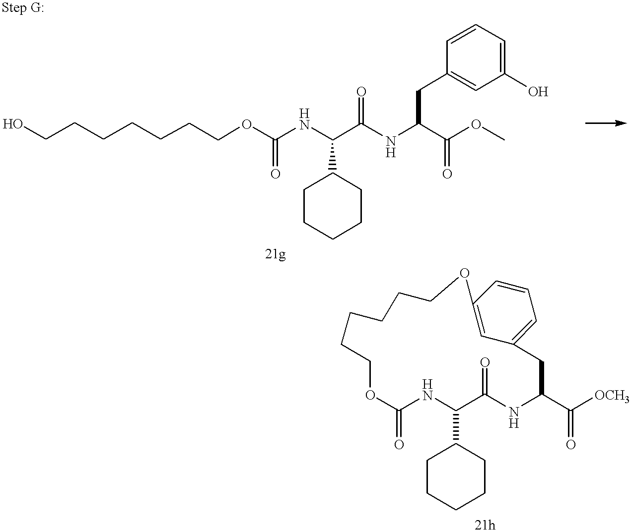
C(C(C(OC)=O)NC(C(NC(OCCCCCCCO)=O)C1CCCCC1)=O)C1=CC(O)=CC=C1.O1C(=O)NC(C2CCCCC2)C(=O)NC(C(=O)[OCH3])CC2=CC=CC(=C2)OCCCCCC1
